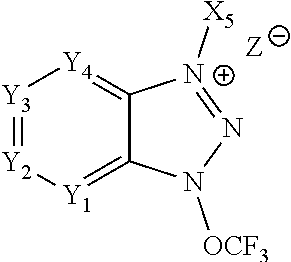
[Y3]1=[Y2][Y1]=C2C(=[Y4]1)[N+]([X5])=NN2[OCF3]
